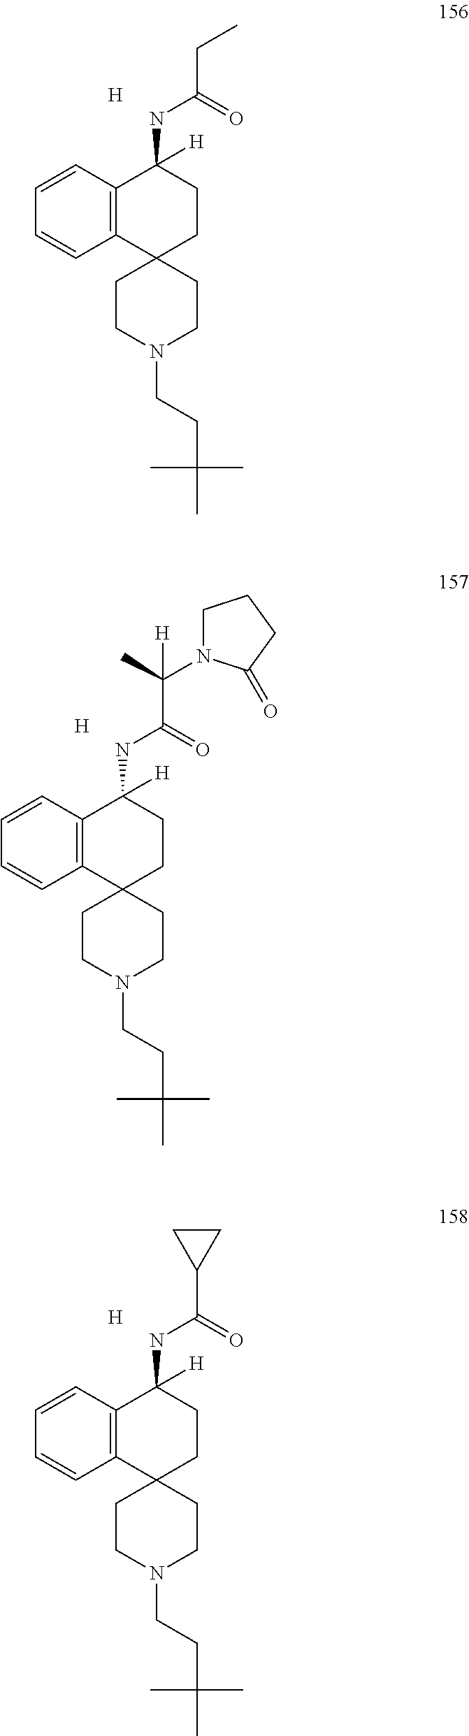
C12(CCN(CCC(C)(C)C)CC1)CCC(NC(=O)CC)([H])C1=C2C=CC=C1.[H].C12(CCN(CCC(C)(C)C)CC1)CCC(NC(=O)C(N1CCCC1=O)(C)[H])([H])C1=C2C=CC=C1.[H].C12(CCN(CCC(C)(C)C)CC1)CCC(NC(=O)C1CC1)([H])C1=C2C=CC=C1.[H]
